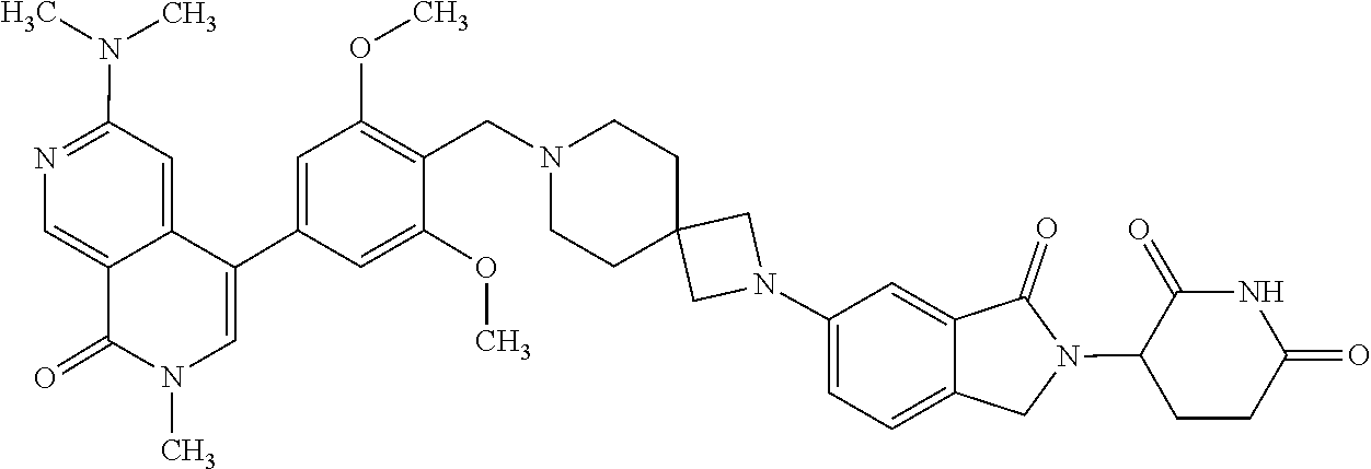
N1(C)C(=O)C2=CN=C(N(C)C)C=C2C(C2=CC(OC)=C(CN3CCC4(CN(C5=CC=C6C(=C5)C(=O)N(C5CCC(=O)NC5=O)C6)C4)CC3)C(OC)=C2)=C1
